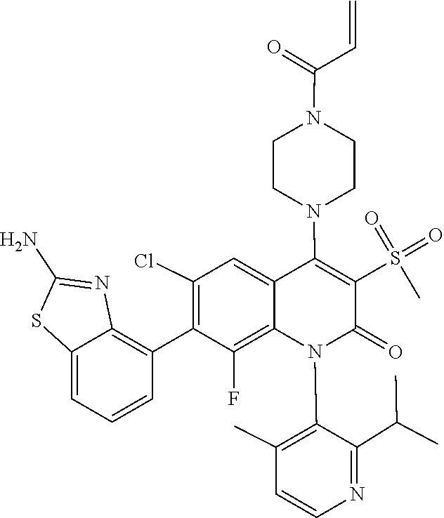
C1=CN=C(C(C)C)C(N2C(=O)C(S(=O)(C)=O)=C(N3CCN(C(C=C)=O)CC3)C3=CC(Cl)=C(C4=C5N=C(N)SC5=CC=C4)C(F)=C23)=C1C
